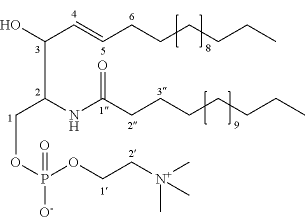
OC(C=CCCCCCC)C(NC(CCCCCCC)=O)COP(OCC[N+](C)(C)C)([O-])=O
